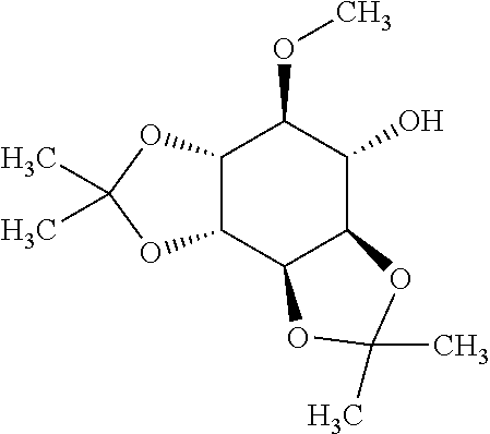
C12C(C3C(C(O)C1OC)OC(C)(C)O3)OC(C)(C)O2
